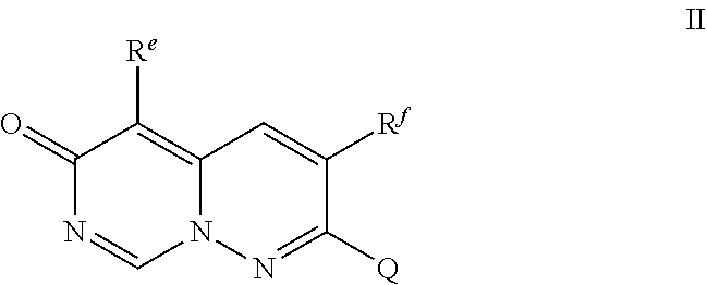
C1([Q])=NN2C(=C([Re])C(=O)N=C2)C=C1[Rf]
